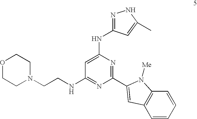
O1CCN(CCNC2=NC(C3=CC4=C(C=CC=C4)N3[Me])=NC(NC3=NNC(C)=C3)=C2)CC1
